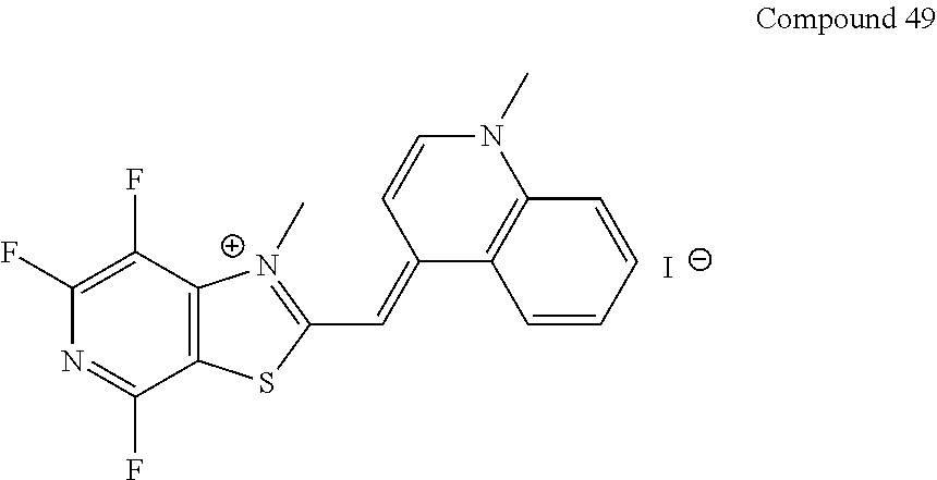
C1(F)=C(F)C2=C(C(F)=N1)SC(C=C1C3=C(N(C)C=C1)C=CC=C3)=[N+]2C.[I-]
